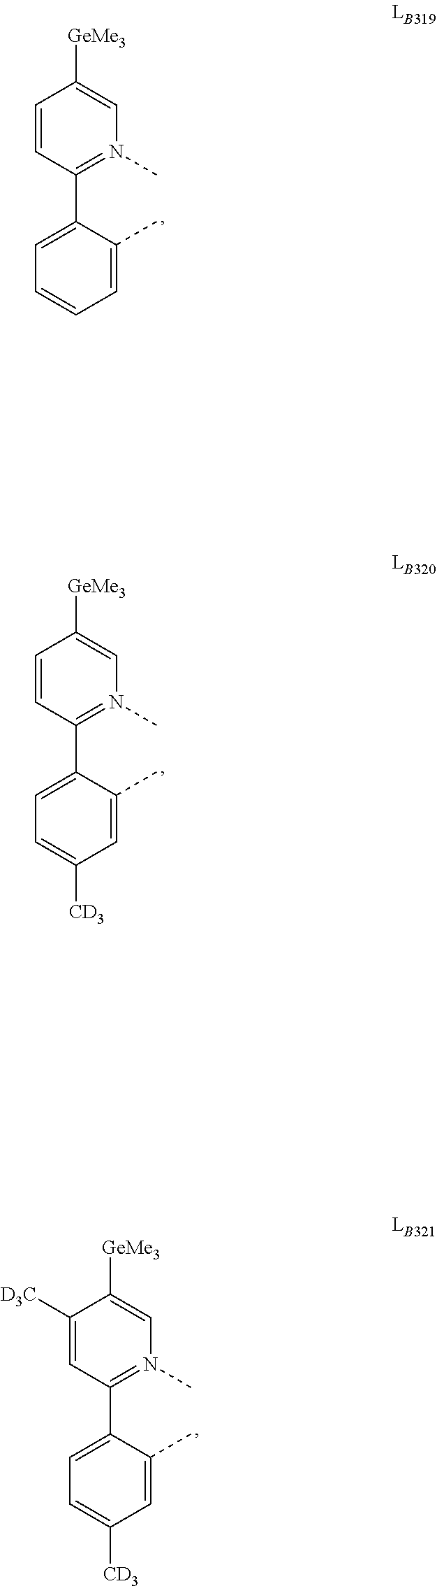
C1=CC=C(C)C(C2=N(C)C=C([GeMe3])C=C2)=C1.C1=C([CD3])C=C(C)C(C2=N(C)C=C([GeMe3])C=C2)=C1.C1=C([CD3])C=C(C)C(C2=N(C)C=C([GeMe3])C([D3C])=C2)=C1
